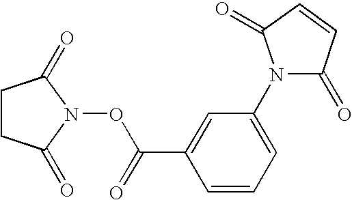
C1CC(=O)N(OC(=O)C2=CC(N3C(=O)C=CC3=O)=CC=C2)C1=O
